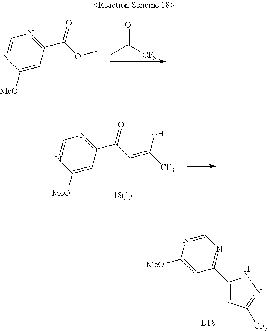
CC([CF3])=O.C1=NC([MeO])=CC(C(OC)=O)=N1.C1=NC([MeO])=CC(C(C=C([CF3])O)=O)=N1.N1=CN=C(C2=CC([CF3])=NN2)C=C1[MeO]
